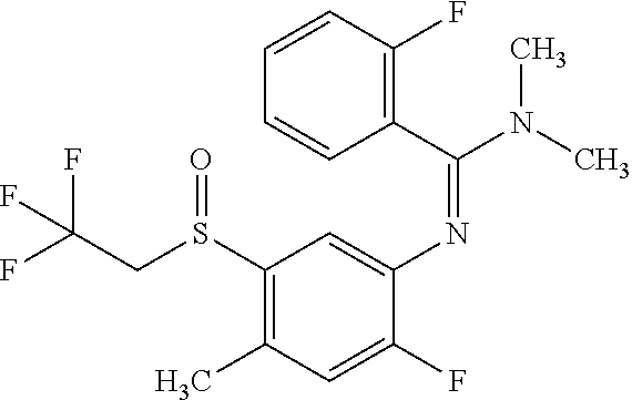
S(C1=C(C)C=C(F)C(N=C(C2=C(F)C=CC=C2)N(C)C)=C1)(=O)CC(F)(F)F
